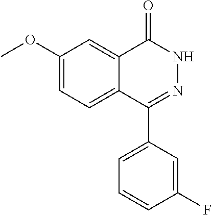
C1=C(C2=NNC(=O)C3=CC(OC)=CC=C23)C=C(F)C=C1
